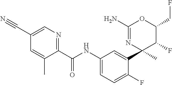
C1(C(NC2=CC=C(F)C(C3(C)C(F)C(CF)OC(N)=N3)=C2)=O)=NC=C(C#N)C=C1C
